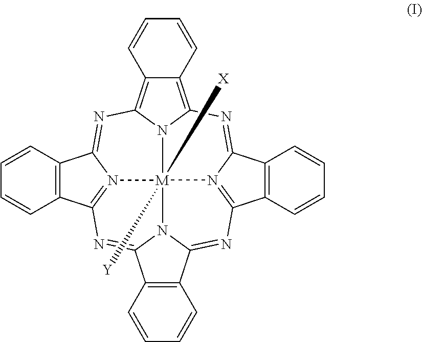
C12=C3N4C(=C1C=CC=C2)N=C1N2=C(C5=C1C=CC=C5)N=C1N5[M]42([X])([Y])N2=C(C4=C(C2=N3)C=CC=C4)N=C5C2=C1C=CC=C2
